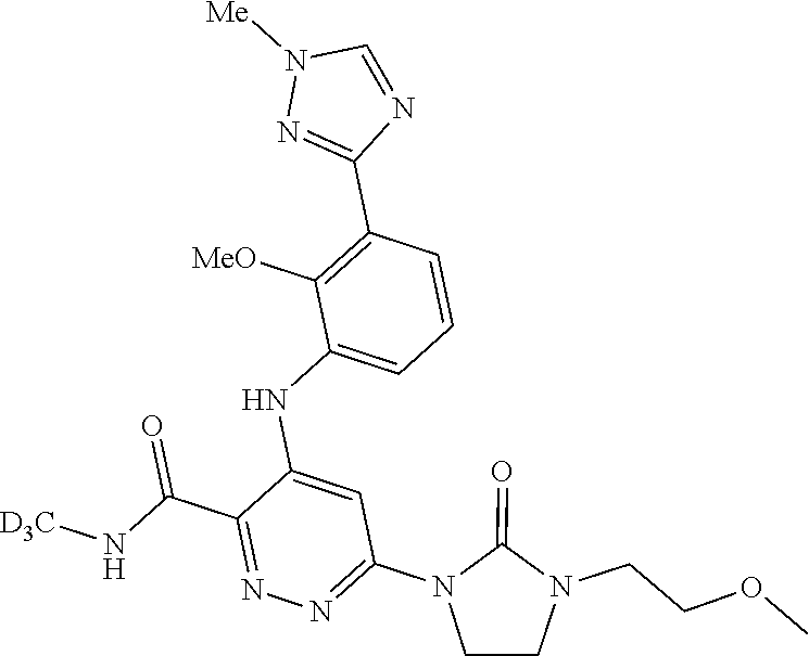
C1(C(N[D3C])=O)=NN=C(N2CCN(CCOC)C2=O)C=C1NC1=CC=CC(C2=NN([Me])C=N2)=C1[MeO]
